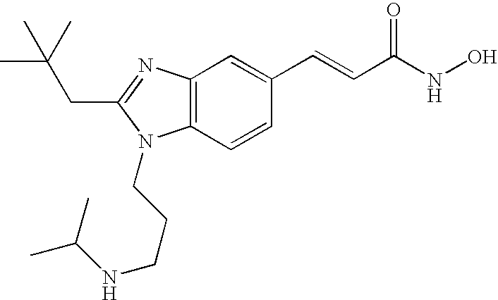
C12=C(C=CC(C=CC(=O)NO)=C1)N(CCCNC(C)C)C(CC(C)(C)C)=N2
